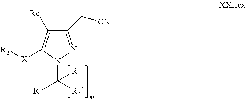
C1(C[CN])=NN(C([R4])([R1])[R4])C([X][R2])=C1[Rc]
